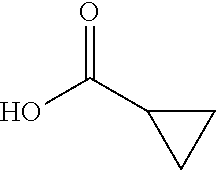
OC(C1CC1)=O
